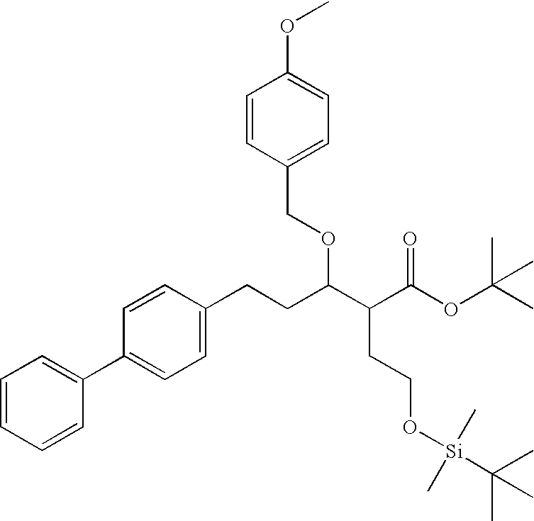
C1=CC=CC(C2=CC=C(CCC(C(C(OC(C)(C)C)=O)CCO[Si](C)(C)C(C)(C)C)OCC3=CC=C(OC)C=C3)C=C2)=C1
